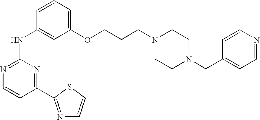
N1=C(NC2=CC(OCCCN3CCN(CC4=CC=NC=C4)CC3)=CC=C2)N=C(C2=NC=CS2)C=C1
